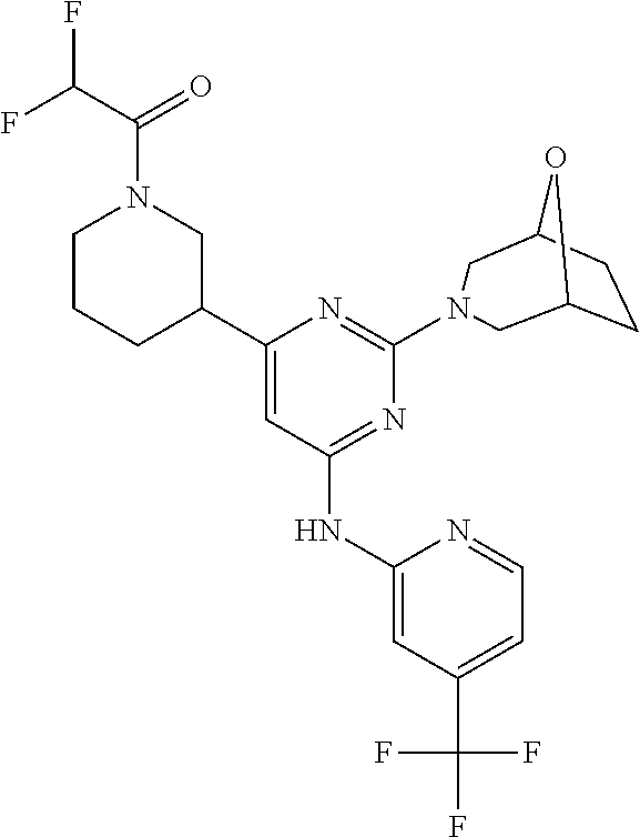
C1CCC(C2=CC(NC3=CC(C(F)(F)F)=CC=N3)=NC(N3CC4CCC(O4)C3)=N2)CN1C(C(F)F)=O
